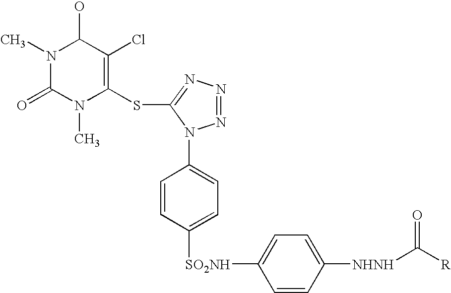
N1(C)C(=O)N(C)C(SC2=NN=NN2C2=CC=C([SO2NH]C3=CC=C([NHNH]C([R])=O)C=C3)C=C2)=C(Cl)C1O
